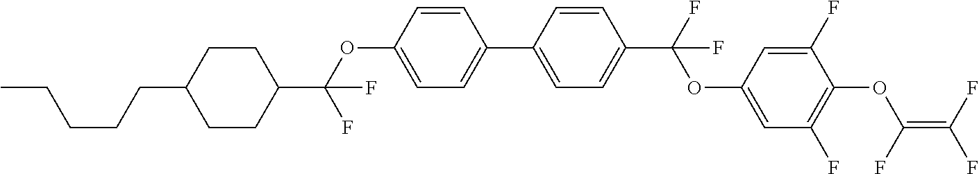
C1(C2=CC=C(OC(C3CCC(CCCCC)CC3)(F)F)C=C2)=CC=C(C(F)(OC2=CC(F)=C(OC(=C(F)F)F)C(F)=C2)F)C=C1
